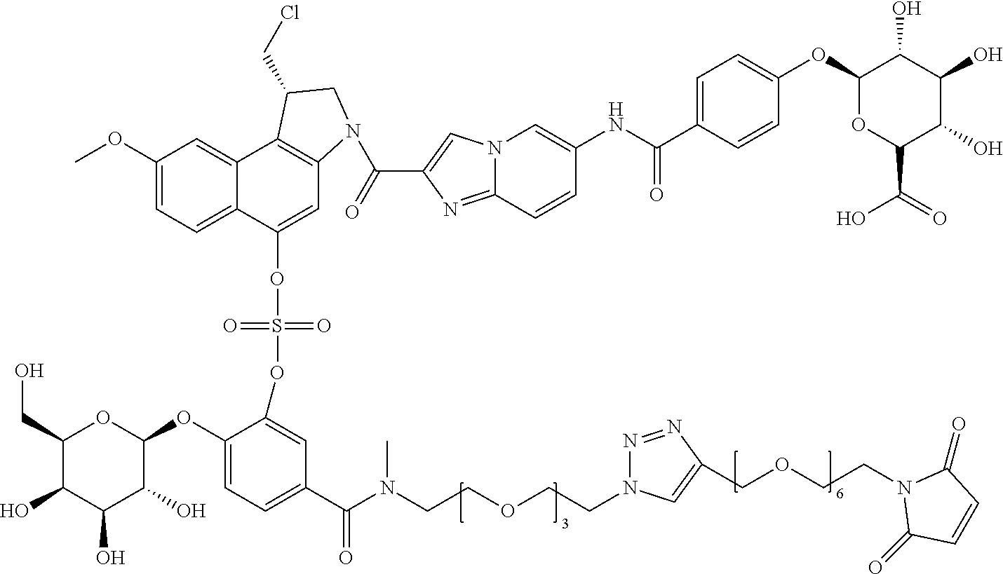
C1(CO)C(O)C(O)C(O)C(OC2=CC=C(C(N(CCOCCN3N=NC(COCCN4C(=O)C=CC4=O)=C3)C)=O)C=C2OS(=O)(=O)OC2=CC3=C(C4=CC(OC)=CC=C24)C(CCl)CN3C(=O)C2=CN3C(=N2)C=CC(NC(C2=CC=C(OC4C(O)C(O)C(O)C(C(=O)O)O4)C=C2)=O)=C3)O1
